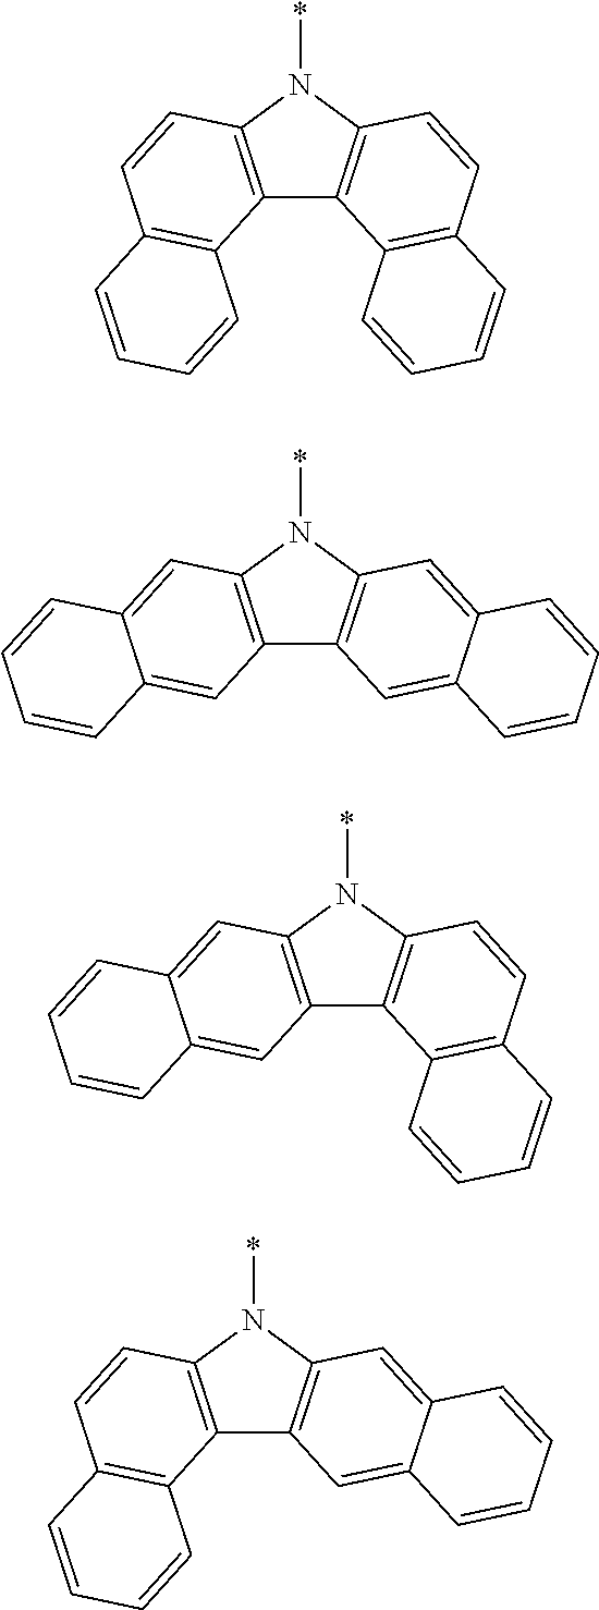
C12=C(N(*)C3=C1C1=C(C=C3)C=CC=C1)C=CC1=C2C=CC=C1.C12=C(N(*)C3=C1C=C1C(=C3)C=CC=C1)C=C1C(=C2)C=CC=C1.C12=C(N(*)C3=C1C1=C(C=C3)C=CC=C1)C=C1C(=C2)C=CC=C1.C12=C(N(*)C3=C1C=C1C(=C3)C=CC=C1)C=CC1=C2C=CC=C1
